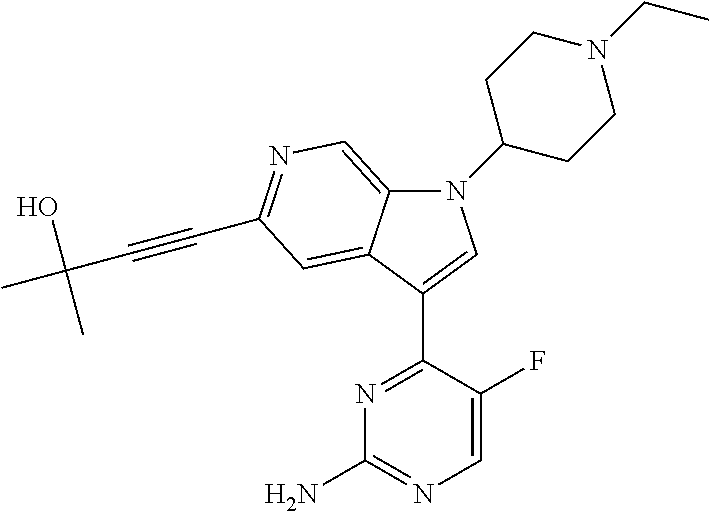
N1(C2CCN(CC)CC2)C2=CN=C(C#CC(C)(O)C)C=C2C(C2=NC(N)=NC=C2F)=C1
